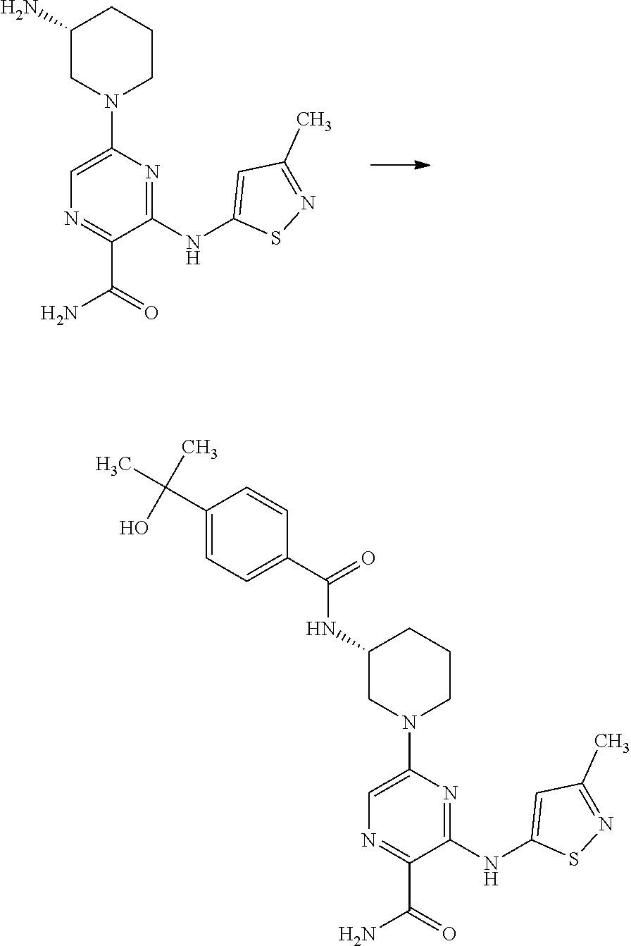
C1(NC2=CC(C)=NS2)=NC(N2CCCC(N)C2)=CN=C1C(=O)N.C1(NC2=CC(C)=NS2)=NC(N2CCCC(NC(C3=CC=C(C(C)(C)O)C=C3)=O)C2)=CN=C1C(=O)N
